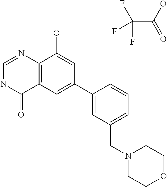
C12=C(C=C(C3=CC(CN4CCOCC4)=CC=C3)C=C1O)C(=O)NC=N2.C(C(O)=O)(F)(F)F
